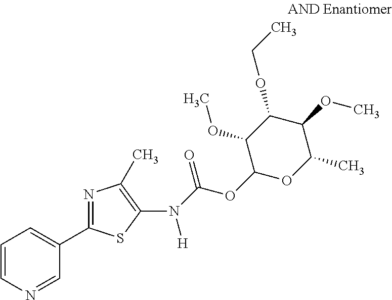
C1=CN=CC(C2=NC(C)=C(N(C(OC3OC(C)C(OC)C(OCC)C3OC)=O)[H])S2)=C1
